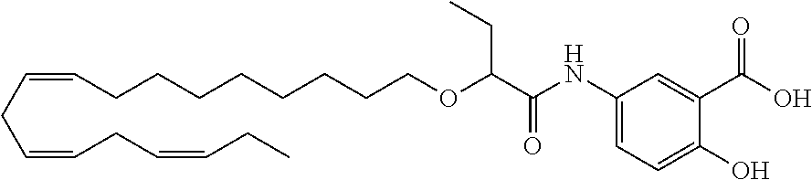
O=C(NC1=CC=C(O)C(C(O)=O)=C1)C(OCCCCCCCCC=CCC=CCC=CCC)CC
